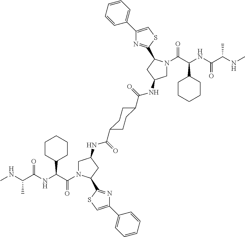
CNC(C(NC(C(=O)N1CC(NC(=O)C2CCC(C(=O)NC3CN(C(C(NC(C(NC)C)=O)C4CCCCC4)=O)C(C4=NC(C5=CC=CC=C5)=CS4)C3)CC2)CC1C1=NC(C2=CC=CC=C2)=CS1)C1CCCCC1)=O)C
